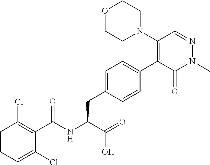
C1=CC=C(Cl)C(C(NC(C(O)=O)CC2=CC=C(C3=C(N4CCOCC4)C=NN(C)C3=O)C=C2)=O)=C1Cl
